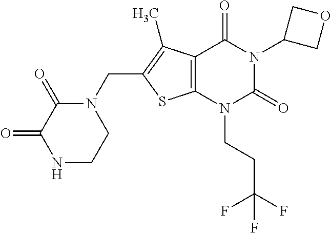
C12=C(N(CCC(F)(F)F)C(=O)N(C3COC3)C1=O)SC(CN1C(=O)C(=O)NCC1)=C2C
